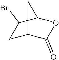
C1C2C(=O)OC(C1Br)C2
